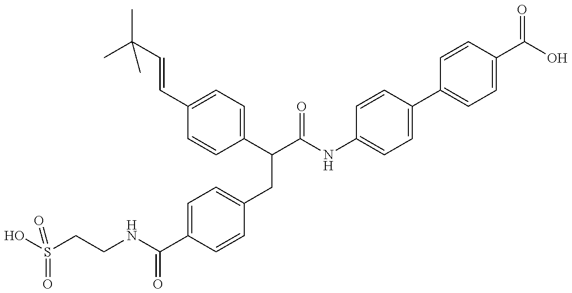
OS(CCNC(C1=CC=C(CC(C(NC2=CC=C(C3=CC=C(C(=O)O)C=C3)C=C2)=O)C2=CC=C(C=CC(C)(C)C)C=C2)C=C1)=O)(=O)=O
